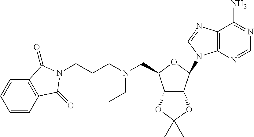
N(CCCN1C(=O)C2=C(C=CC=C2)C1=O)(CC1C2C(C(N3C4=C(C(N)=NC=N4)N=C3)O1)OC(C)(C)O2)CC
